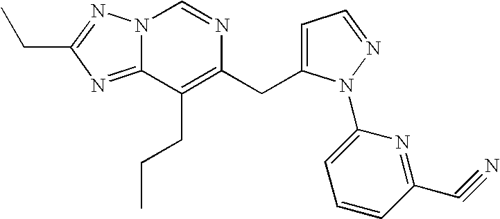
N12C(=NC(CC)=N1)C(CCC)=C(CC1=CC=NN1C1=CC=CC(C#N)=N1)N=C2
